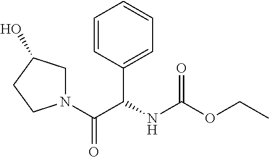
C1=CC(C(NC(OCC)=O)C(N2CC(O)CC2)=O)=CC=C1
